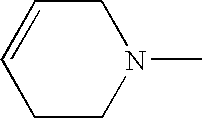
C1=CCN(C)CC1
